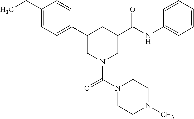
C1(CC)=CC=C(C2CN(C(N3CCN(C)CC3)=O)CC(C(NC3=CC=CC=C3)=O)C2)C=C1
